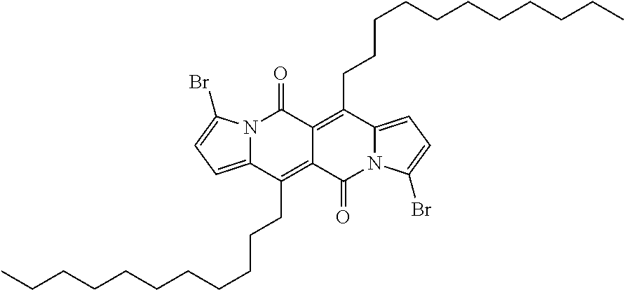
N12C(=CC=C1Br)C(CCCCCCCCCCC)=C1C(=C(CCCCCCCCCCC)C3=CC=C(Br)N3C1=O)C2=O
